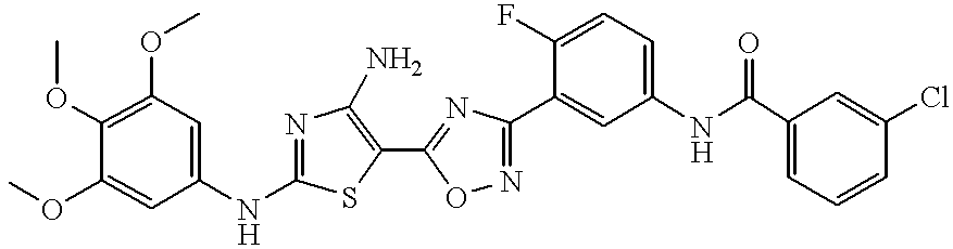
N(C1=NC(N)=C(C2=NC(C3=CC(NC(C4=CC=CC(Cl)=C4)=O)=CC=C3F)=NO2)S1)C1=CC(OC)=C(OC)C(OC)=C1
